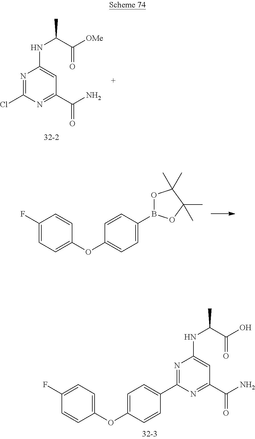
N1=C(C2=CC=C(OC3=CC=C(F)C=C3)C=C2)N=C(C(N)=O)C=C1NC(C)C(O)=O.N1=C(Cl)N=C(C(N)=O)C=C1NC(C)C([OMe])=O.C1(F)=CC=C(OC2=CC=C(B3OC(C)(C)C(C)(C)O3)C=C2)C=C1
